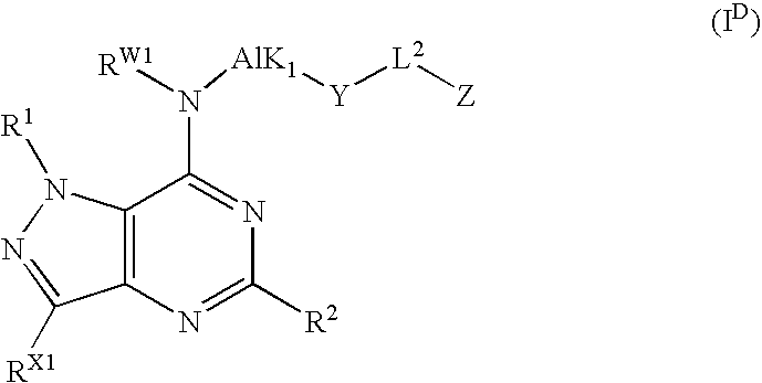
C12=C(N([R1])N=C1[RX1])C(N([AlK1][Y][L2][Z])[RW1])=NC([R2])=N2
